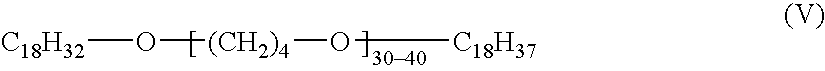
[C18H32]O[(CH2)4]O[C18H37]
